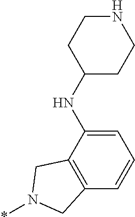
C1=C(NC2CCNCC2)C2=C(C=C1)CN(*)C2
